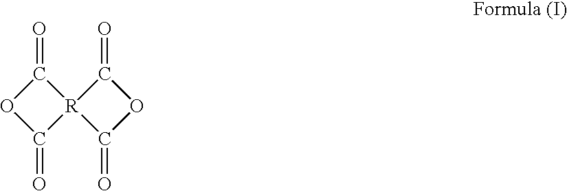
C1(=O)OC(=O)[R]12C(=O)OC2=O
